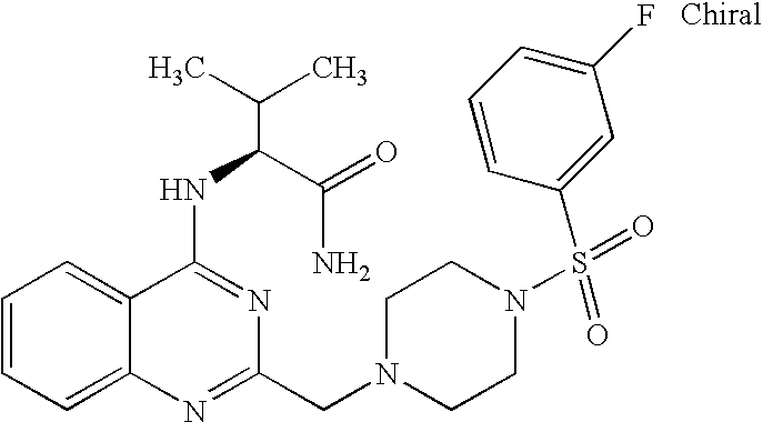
C1=CC=C2C(=C1)C(NC(C(N)=O)C(C)C)=NC(CN1CCN(S(=O)(=O)C3=CC(F)=CC=C3)CC1)=N2
